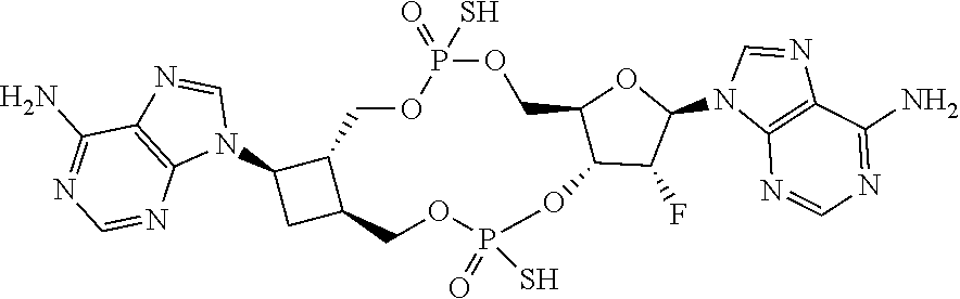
C12C(N3C=NC4=C3N=CN=C4N)CC1COP(=O)(S)OC1C(COP(S)(=O)OC2)OC(N2C3=C(N=C2)C(N)=NC=N3)C1F
